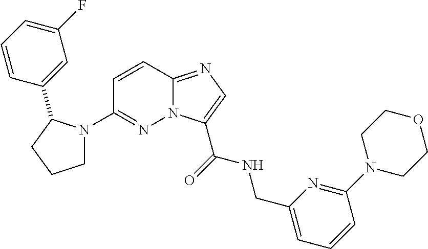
N12C(=NC=C1C(=O)NCC1=CC=CC(N3CCOCC3)=N1)C=CC(N1CCCC1C1=CC(F)=CC=C1)=N2
